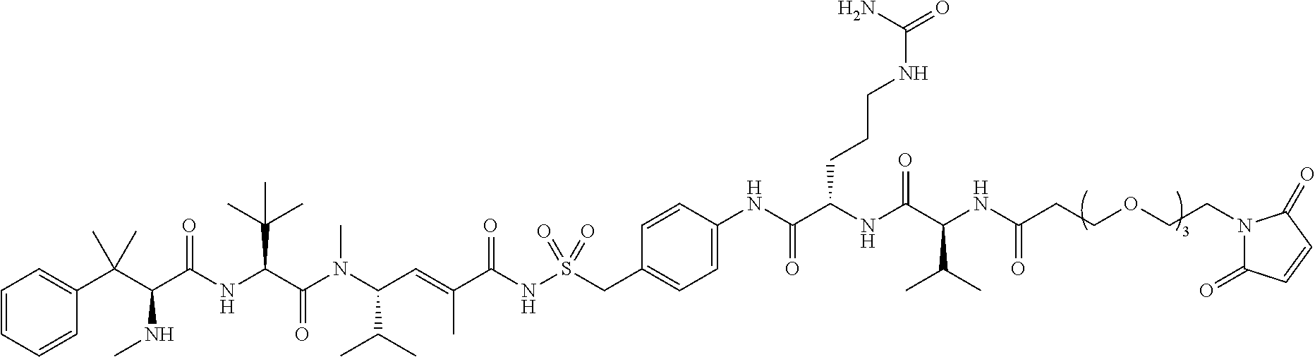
C1=CC=CC(C(C(C(NC(C(N(C(C=C(C(NS(CC2=CC=C(NC(C(NC(C(NC(CCOCCN3C(=O)C=CC3=O)=O)C(C)C)=O)CCCNC(=O)N)=O)C=C2)(=O)=O)=O)C)C(C)C)C)=O)C(C)(C)C)=O)NC)(C)C)=C1
